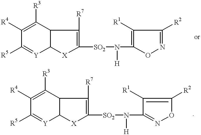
C1([R3])=C([R4])C([R5])=[Y]C2C1C([R7])=C([SO2]N([H])C1=C([R1])C([R2])=NO1)[X]2.C1([R3])=C([R4])C([R5])=[Y]C2C1C([R7])=C([SO2]N([H])C1=NOC([R2])=C1[R1])[X]2
